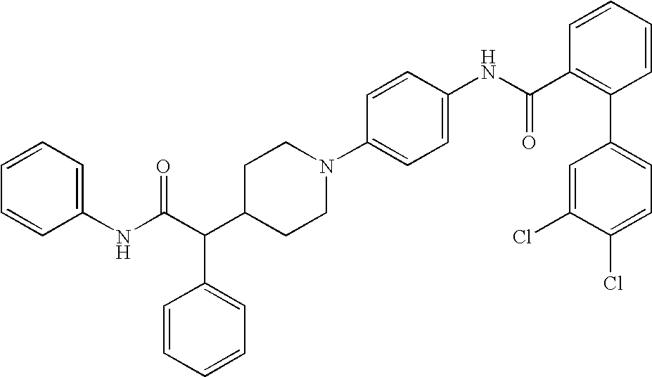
C(C(C1CCN(C2=CC=C(NC(C3=C(C4=CC=C(Cl)C(Cl)=C4)C=CC=C3)=O)C=C2)CC1)C1=CC=CC=C1)(NC1=CC=CC=C1)=O
